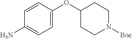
C1=CC(OC2CCN([Boc])CC2)=CC=C1N
